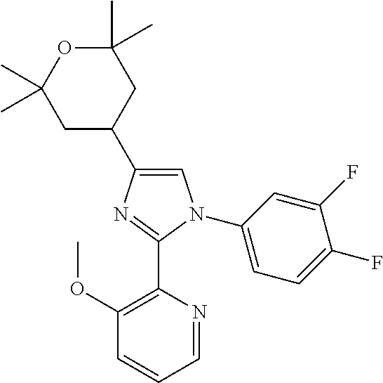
C1=C(C2CC(C)(C)OC(C)(C)C2)N=C(C2=C(OC)C=CC=N2)N1C1=CC=C(F)C(F)=C1
